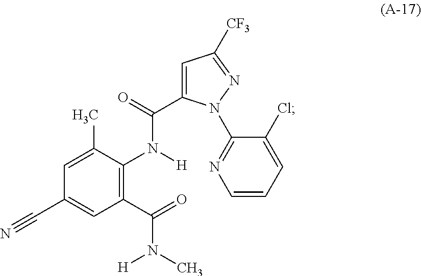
C1=C(C)C(N([H])C(=O)C2=CC([CF3])=NN2C2=NC=CC=C2Cl)=C(C(=O)N(C)[H])C=C1C#N
